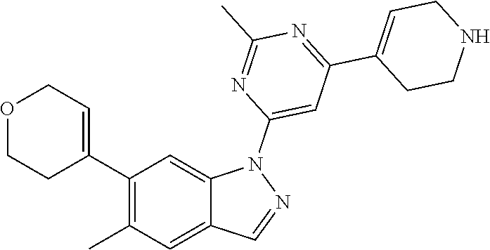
C1(C2=CCOCC2)=C(C)C=C2C(=C1)N(C1=CC(C3=CCNCC3)=NC(C)=N1)N=C2
